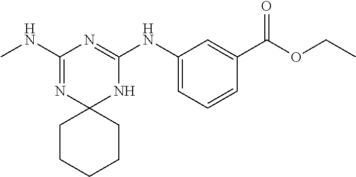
C1(NC)=NC2(NC(NC3=CC=CC(C(OCC)=O)=C3)=N1)CCCCC2
